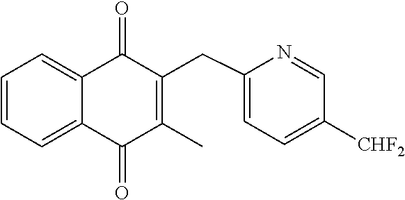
N1=CC([CHF2])=CC=C1CC1=C(C)C(=O)C2=CC=CC=C2C1=O
